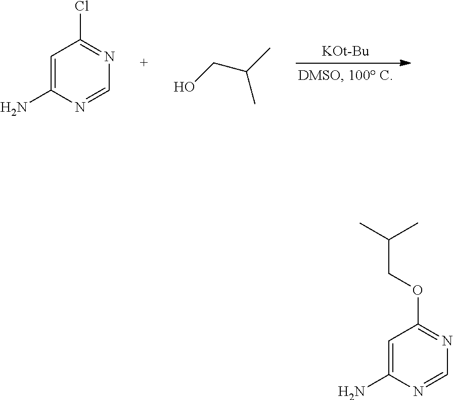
[KOt-Bu].C1=C(N)N=CN=C1Cl.OCC(C)C.C1=C(N)N=CN=C1OCC(C)C
